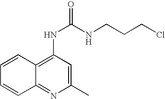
C1(C)=CC(NC(=O)NCCCCl)=C2C(=N1)C=CC=C2
